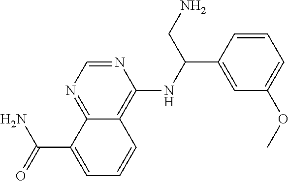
N1=CN=C2C(=C1NC(C1=CC(OC)=CC=C1)CN)C=CC=C2C(=O)N
